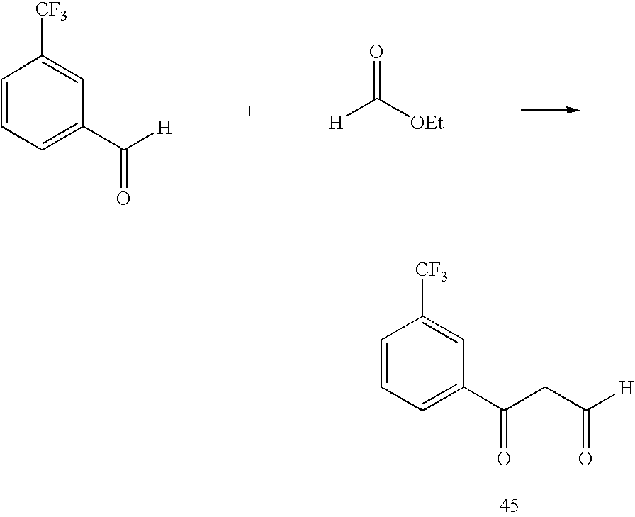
C1=C(C(CC([H])=O)=O)C=C([CF3])C=C1.C1=C(C([H])=O)C=C([CF3])C=C1.[H]C([OEt])=O
